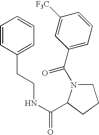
C1=CC(CCNC(=O)C2N(C(C3=CC=CC([F3C])=C3)=O)CCC2)=CC=C1
